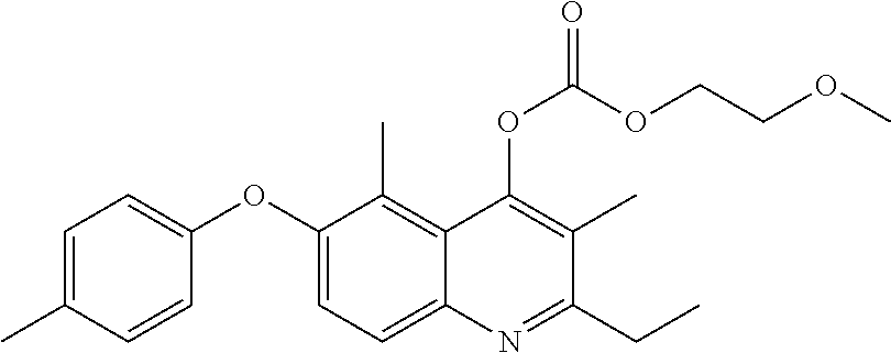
C1=C(C)C=CC(OC2=CC=C3C(=C2C)C(OC(OCCOC)=O)=C(C)C(CC)=N3)=C1
